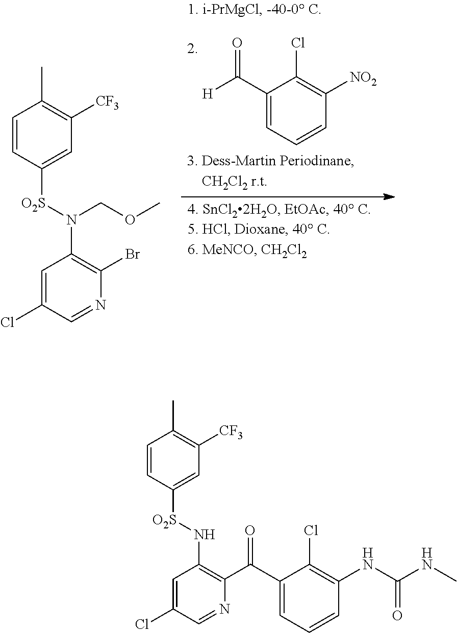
C1(C(=O)[H])=CC=CC([NO2])=C1Cl.C1=CC([O2S]N(C2=C(Br)N=CC(Cl)=C2)COC)=CC([CF3])=C1C.C1=CC([O2S]NC2=C(C(C3=CC=CC(NC(NC)=O)=C3Cl)=O)N=CC(Cl)=C2)=CC([CF3])=C1C
